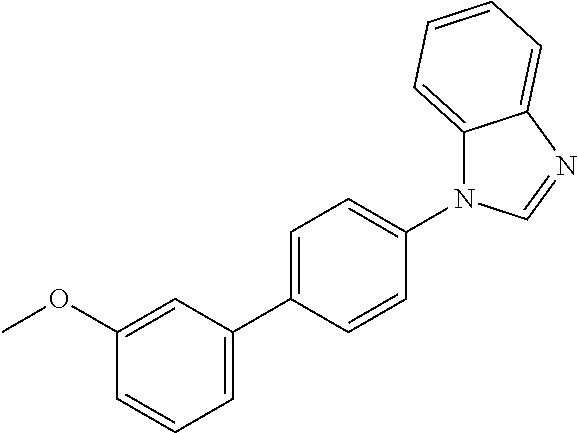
C1(OC)=CC(C2=CC=C(N3C4=CC=CC=C4N=C3)C=C2)=CC=C1
